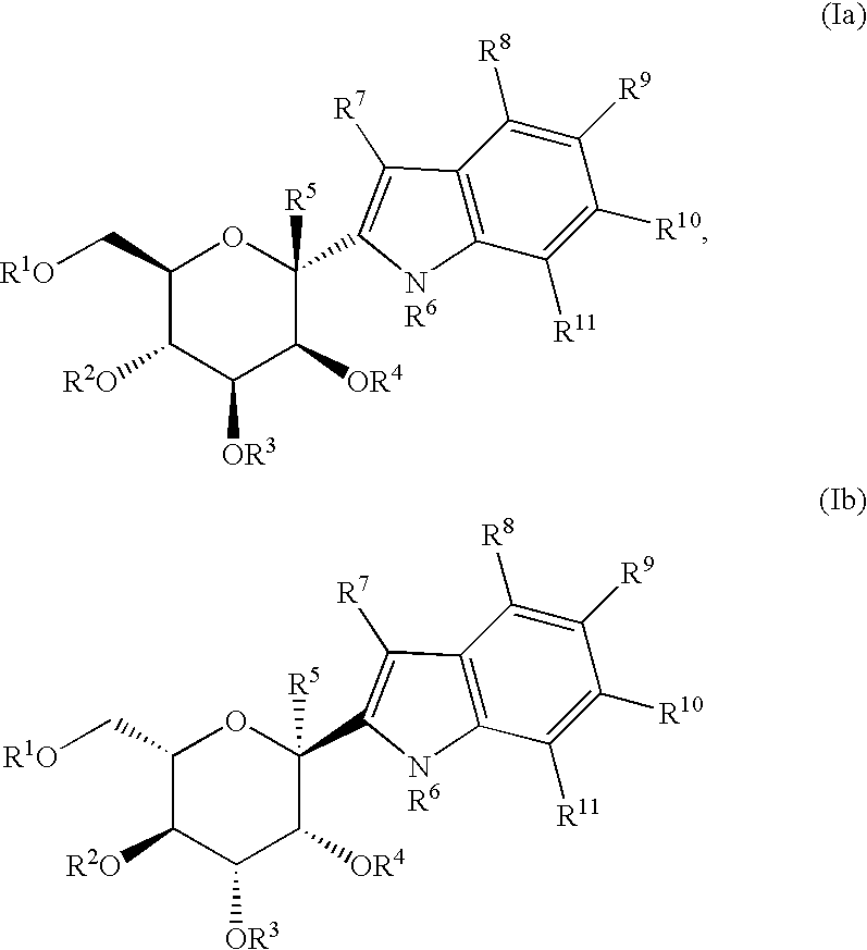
C1(C[R1O])C([R2O])C([OR3])C([OR4])C(C2=C([R7])C3=C(C([R11])=C([R10])C([R9])=C3[R8])[NR6]2)([R5])O1.C1(C[R1O])C([R2O])C([OR3])C([OR4])C(C2=C([R7])C3=C(C([R11])=C([R10])C([R9])=C3[R8])[NR6]2)([R5])O1
